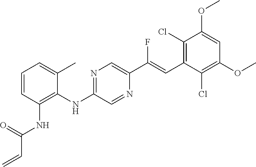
N1=C(NC2=C(NC(C=C)=O)C=CC=C2C)C=NC(C(=CC2=C(Cl)C(OC)=CC(OC)=C2Cl)F)=C1
